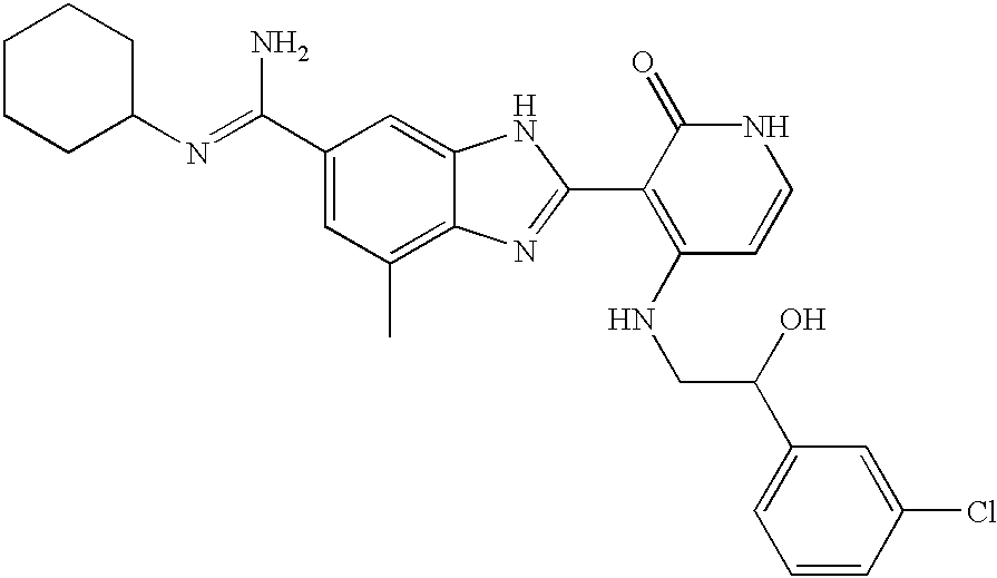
C(C1=CC(C)=C2C(=C1)NC(C1=C(NCC(O)C3=CC=CC(Cl)=C3)C=CNC1=O)=N2)(N)=NC1CCCCC1
